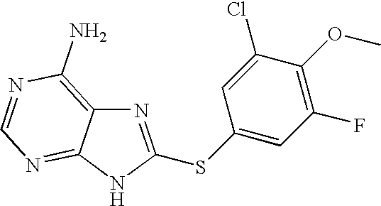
N1=C(SC2=CC(F)=C(OC)C(Cl)=C2)NC2=NC=NC(N)=C12
